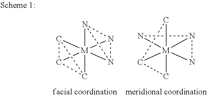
C1[M]234(CC12)N(N3)N4.N12[M]345(C6C3C46)N1N25
